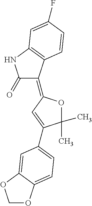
C1(C)(C)OC(=C2C(=O)NC3=C2C=CC(F)=C3)C=C1C1=CC=C2OCOC2=C1
